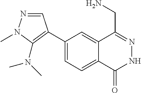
C1(C2=C(N(C)C)N(C)N=C2)=CC=C2C(=C1)C(CN)=NNC2=O
